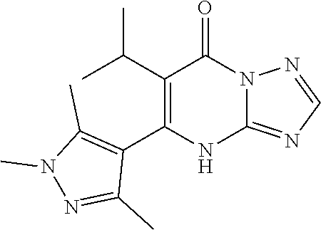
C12=NC=NN1C(=O)C(C(C)C)=C(C1=C(C)N(C)N=C1C)N2
